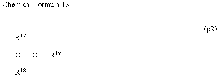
CC([R17])(O[R19])[R18]
